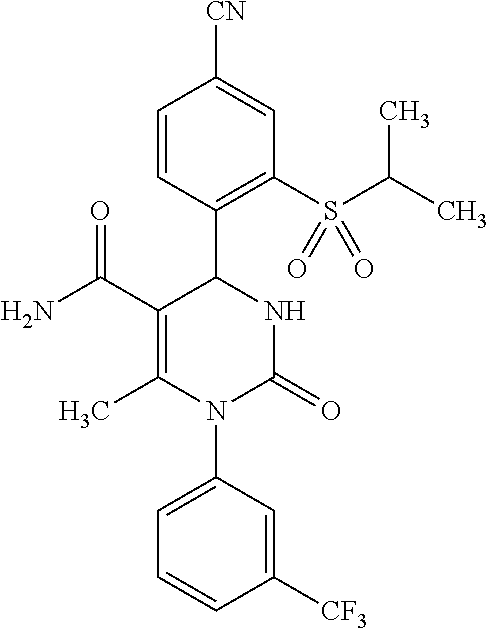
NC(C1=C(C)N(C2=CC=CC([CF3])=C2)C(=O)NC1C1=C(S(C(C)C)(=O)=O)C=C([CN])C=C1)=O
